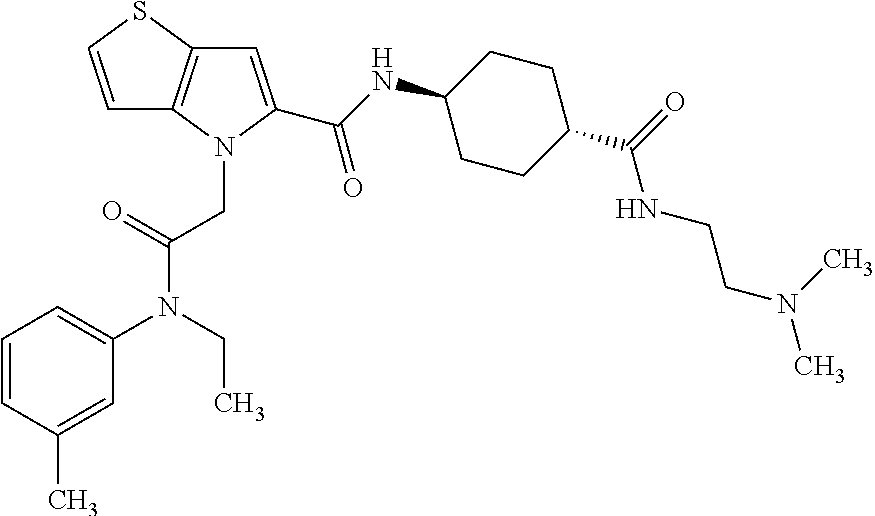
C1=CSC2=C1N(CC(N(C1=CC=CC(C)=C1)CC)=O)C(C(NC1CCC(C(=O)NCCN(C)C)CC1)=O)=C2
